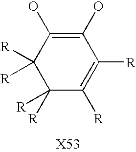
C1([R])=C([R])C(O)=C(O)C([R])([R])C1([R])[R]
